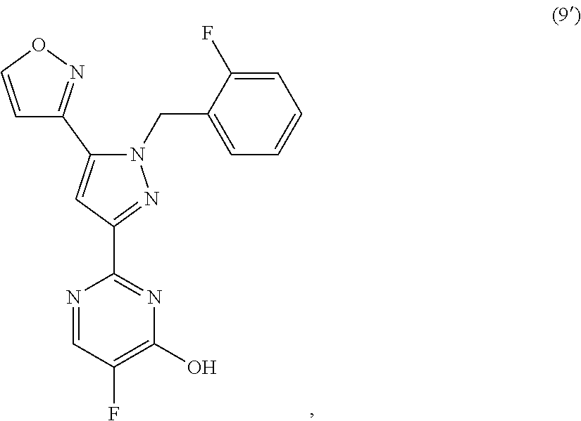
N1(CC2=CC=CC=C2F)C(C2=NOC=C2)=CC(C2=NC(O)=C(F)C=N2)=N1
